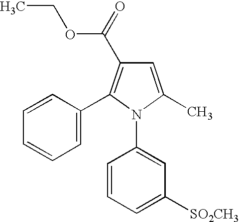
C1(C)=CC(C(OCC)=O)=C(C2=CC=CC=C2)N1C1=CC([SO2CH3])=CC=C1
